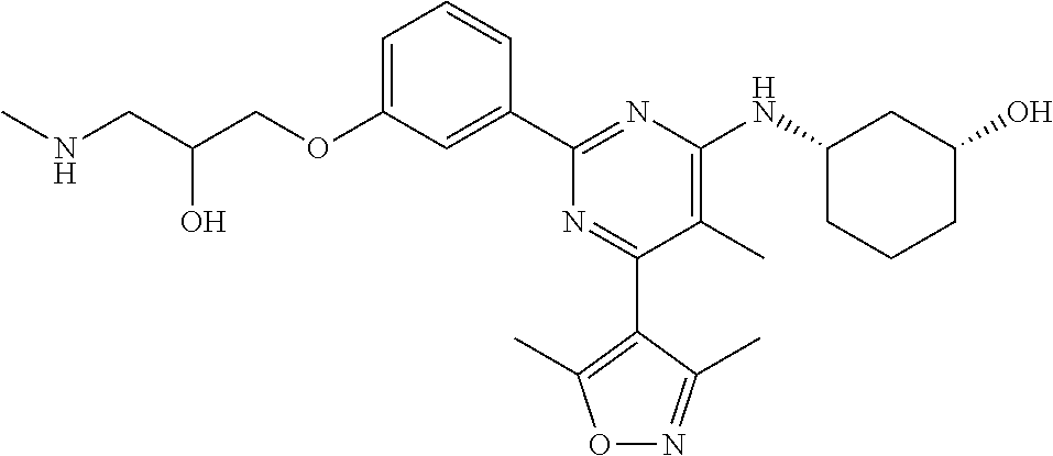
C1=C(OCC(CNC)O)C=C(C2=NC(NC3CCCC(O)C3)=C(C)C(C3=C(C)ON=C3C)=N2)C=C1
